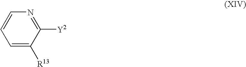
C1=CC=C([R13])C([Y2])=N1
